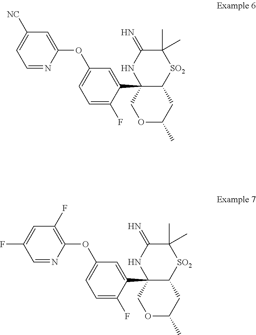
C1(OC2=CC=C(F)C(C34COC(C)CC3[SO2]C(C)(C)C(=N)N4)=C2)=CC([NC])=CC=N1.C1(OC2=CC=C(F)C(C34COC(C)CC3[SO2]C(C)(C)C(=N)N4)=C2)=C(F)C=C(F)C=N1
